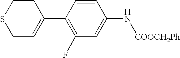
S1CC=C(C2=C(F)C=C(N[COOCH2Ph])C=C2)CC1
